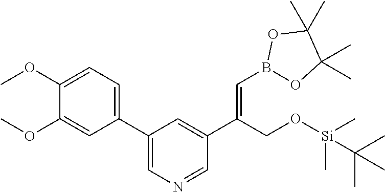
C1(C2=CN=CC(C(CO[Si](C)(C)C(C)(C)C)=CB3OC(C)(C)C(C)(C)O3)=C2)=CC=C(OC)C(OC)=C1
